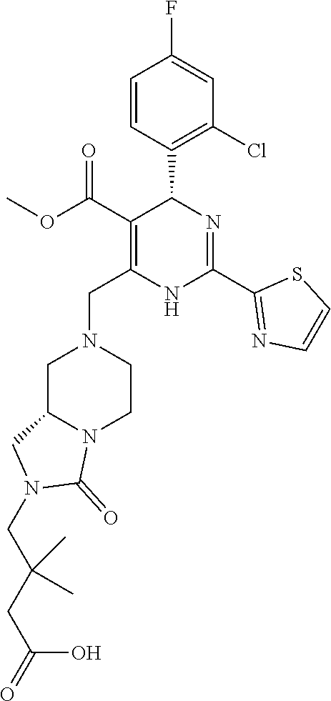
C1=CC(C2C(C(OC)=O)=C(CN3CC4N(CC3)C(=O)N(CC(CC(O)=O)(C)C)C4)NC(C3=NC=CS3)=N2)=C(Cl)C=C1F
